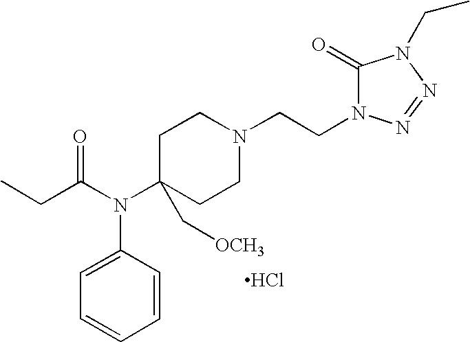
C1=CC(N(C(CC)=O)C2(C[OCH3])CCN(CCN3C(=O)N(CC)N=N3)CC2)=CC=C1.Cl
